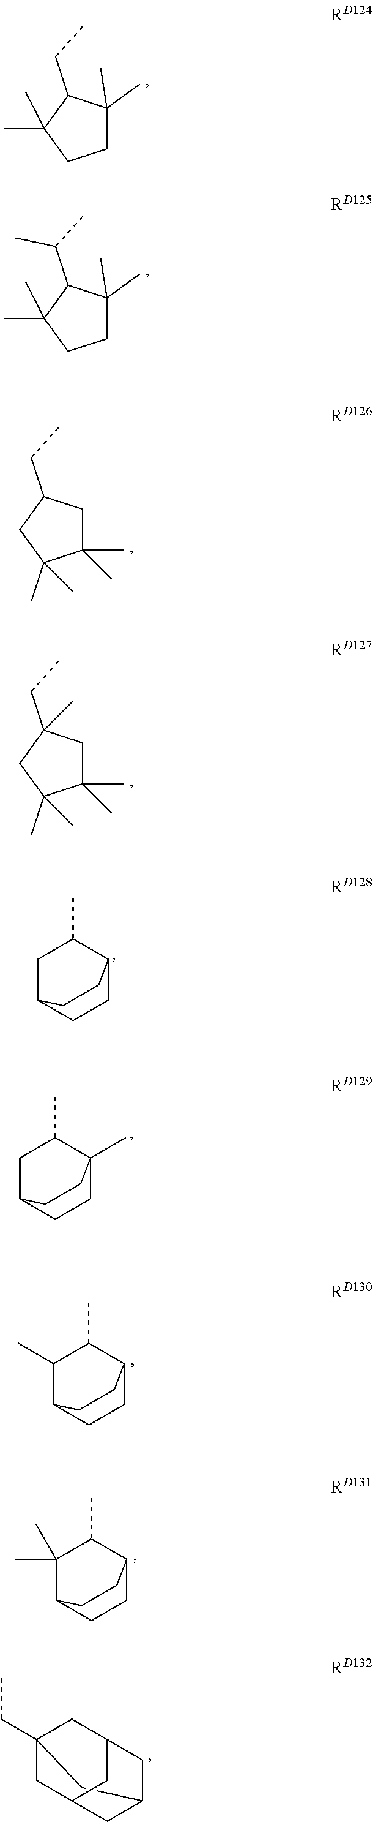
C1C(C)(C)C(CC)C(C)(C)C1.C1C(C)(C)C(C(C)C)C(C)(C)C1.C1(C)(C)CC(CC)CC1(C)C.C1(C)(C)CC(CC)(C)CC1(C)C.C1(C)CC2CCC1CC2.C1(C)CC2CCC1(C)CC2.C1(C)C(C)C2CCC1CC2.C1(C)C(C)(C)C2CCC1CC2.C1C2(CC)CC3CC(CC1C3)C2
